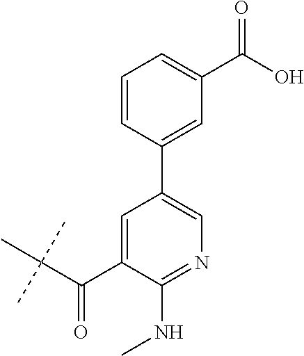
C1=C(C(C(C)(C)C)=O)C(NC)=NC=C1C1=CC(C(=O)O)=CC=C1
